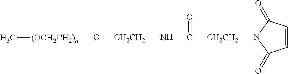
C([CH2CH2]N1C(=O)C=CC1=O)(=O)N[CH2CH2]O[(OCH2CH2)n]C
